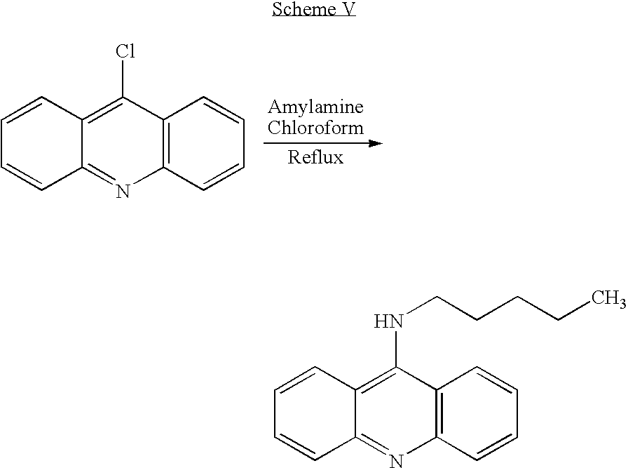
C1=CC2=C(Cl)C3=C(N=C2C=C1)C=CC=C3.C1=CC2=C(NCCCCC)C3=C(N=C2C=C1)C=CC=C3
